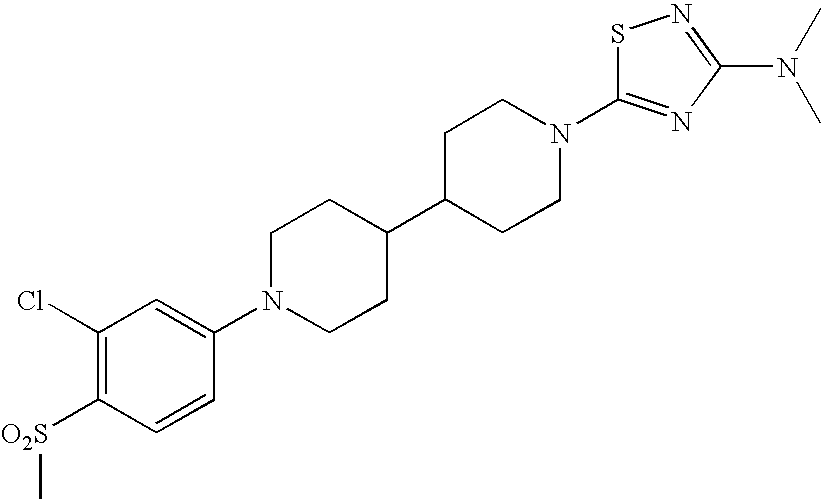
C1N(C2=CC(Cl)=C([O2S]C)C=C2)CCC(C2CCN(C3=NC(N(C)C)=NS3)CC2)C1
